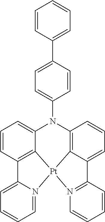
N1(C2=CC=C(C3=CC=CC=C3)C=C2)C2=C3C(=CC=C2)C2=N([Pt]34C3=C(C=CC=C13)C1=CC=CC=N14)C=CC=C2
